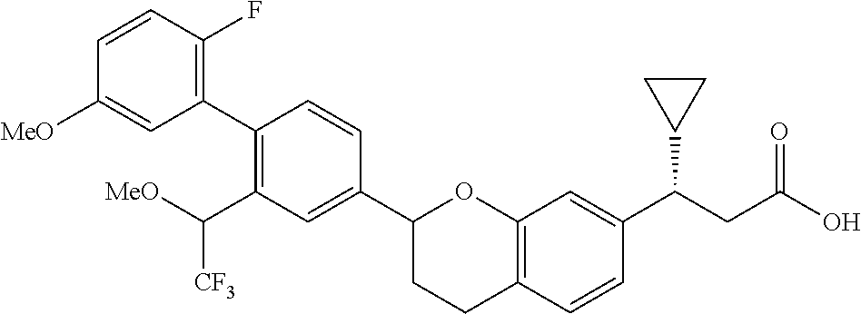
C1=CC(F)=C(C2=C(C([MeO])[CF3])C=C(C3CCC4=C(O3)C=C(C(CC(O)=O)C3CC3)C=C4)C=C2)C=C1[MeO]
